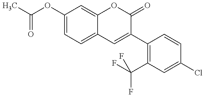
C(OC1=CC=C2C(=C1)OC(=O)C(C1=C(C(F)(F)F)C=C(Cl)C=C1)=C2)(=O)C
